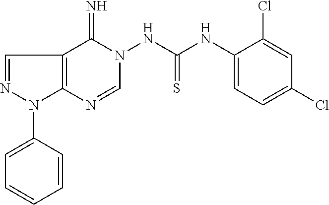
C1=NN(C2=CC=CC=C2)C2=C1C(=N)N(NC(NC1=CC=C(Cl)C=C1Cl)=S)C=N2
